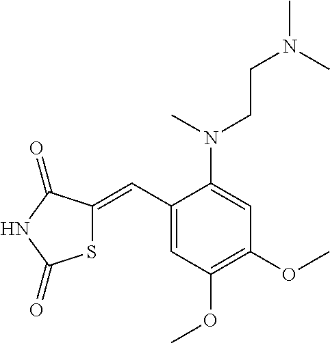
C1(C=C2SC(=O)NC2=O)=CC(OC)=C(OC)C=C1N(CCN(C)C)C
